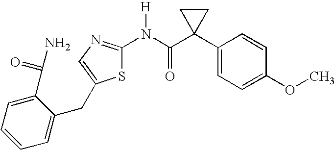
C1(C2(C(N([H])C3=NC=C(CC4=CC=CC=C4C(N)=O)S3)=O)CC2)=CC=C(OC)C=C1
